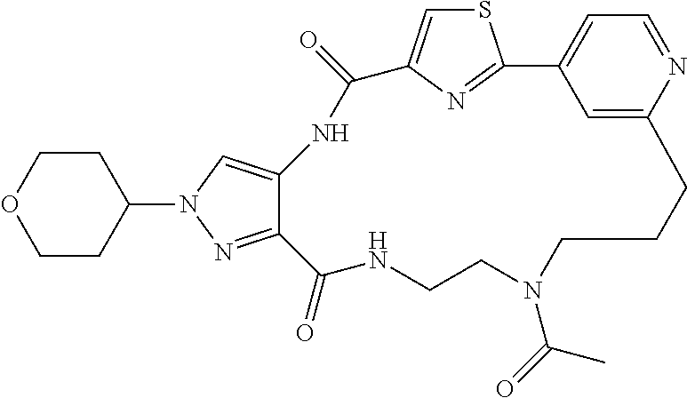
S1C=C2N=C1C1=CC=NC(=C1)CCCN(C(=O)C)CCNC(=O)C1=NN(C3CCOCC3)C=C1NC2=O
